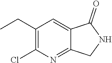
C1(CC)=C(Cl)N=C2C(=C1)C(=O)NC2
